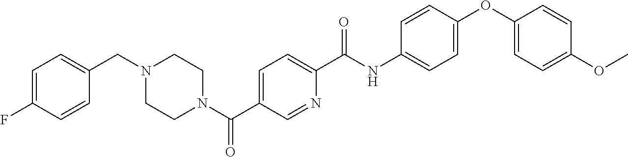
N1(C(C2=CC=C(C(NC3=CC=C(OC4=CC=C(OC)C=C4)C=C3)=O)N=C2)=O)CCN(CC2=CC=C(F)C=C2)CC1
